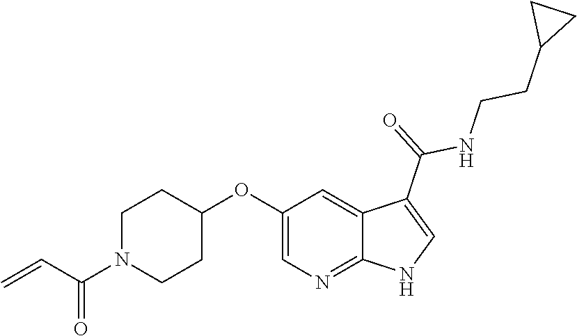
C1N(C(C=C)=O)CCC(OC2=CN=C3C(=C2)C(C(=O)NCCC2CC2)=CN3)C1
